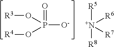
[R4]OP([O-])(=O)O[R3].[R5][N+]([R8])([R6])[R7]
